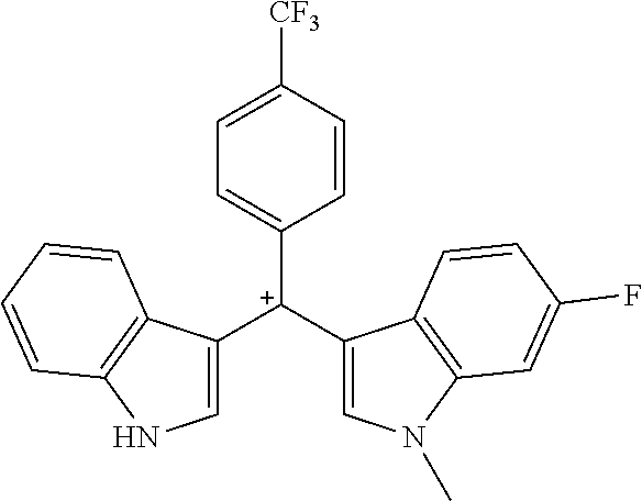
C1([C+](C2=CN(C)C3=C2C=CC(F)=C3)C2=CNC3=C2C=CC=C3)=CC=C([CF3])C=C1
